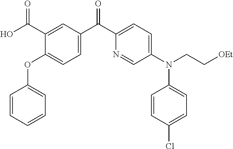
C1=CC=CC=C1OC1=CC=C(C(C2=CC=C(N(CC[OEt])C3=CC=C(Cl)C=C3)C=N2)=O)C=C1C(O)=O
